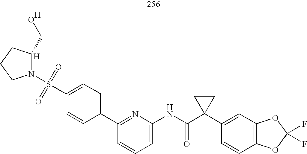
N1(S(C2=CC=C(C3=NC(NC(=O)C4(C5=CC6=C(C=C5)OC(F)(F)O6)CC4)=CC=C3)C=C2)(=O)=O)C(CO)CCC1.[H].[H]
